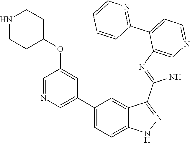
C1(C2=CC=C3C(=C2)C(C2=NC4=C(N2)N=CC=C4C2=NC=CC=C2)=NN3)=CN=CC(OC2CCNCC2)=C1
